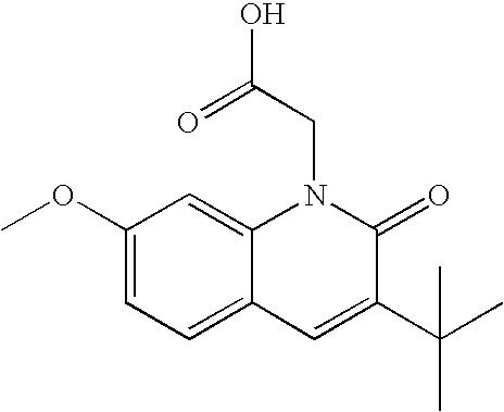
C1(OC)=CC=C2C(=C1)N(CC(O)=O)C(=O)C(C(C)(C)C)=C2
